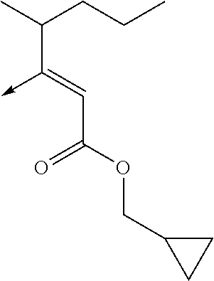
C(C(OCC1CC1)=O)=C(->C)C(C)CCC
